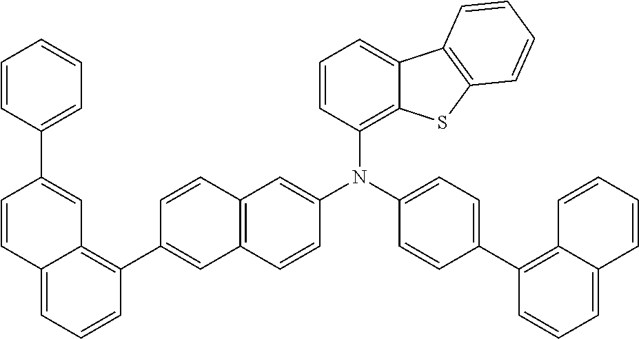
C1=CC=C2C(=C1N(C1=CC=C(C3=C4C(=CC=C3)C=CC=C4)C=C1)C1=CC3=C(C=C1)C=C(C1=C4C(=CC=C1)C=CC(C1=CC=CC=C1)=C4)C=C3)SC1=C2C=CC=C1
